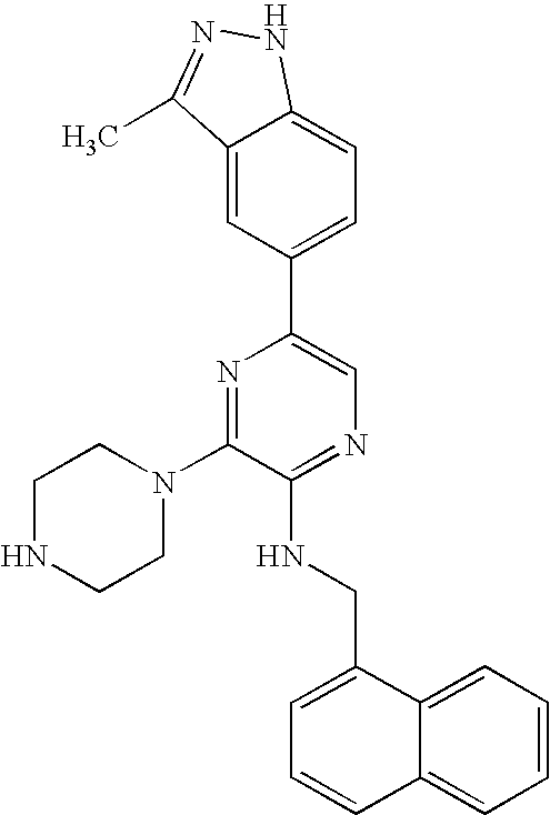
C1(N2CCNCC2)=NC(C2=CC=C3C(=C2)C(C)=NN3)=CN=C1NCC1=CC=CC2=CC=CC=C12
